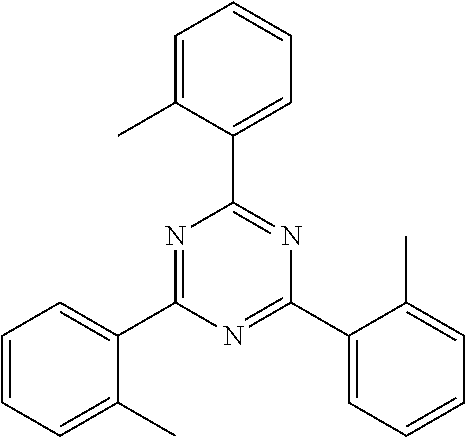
C1=CC=C(C)C(C2=NC(C3=CC=CC=C3C)=NC(C3=CC=CC=C3C)=N2)=C1
